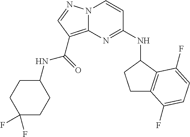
N(C1=NC2=C(C(NC3CCC(F)(F)CC3)=O)C=NN2C=C1)C1CCC2=C1C(F)=CC=C2F
